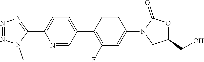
N1=NN(C)C(C2=CC=C(C3=C(F)C=C(N4CC(CO)OC4=O)C=C3)C=N2)=N1
